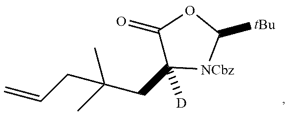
CC(CC1([D])C(=O)OC([tBu])[NCbz]1)(CC=C)C
